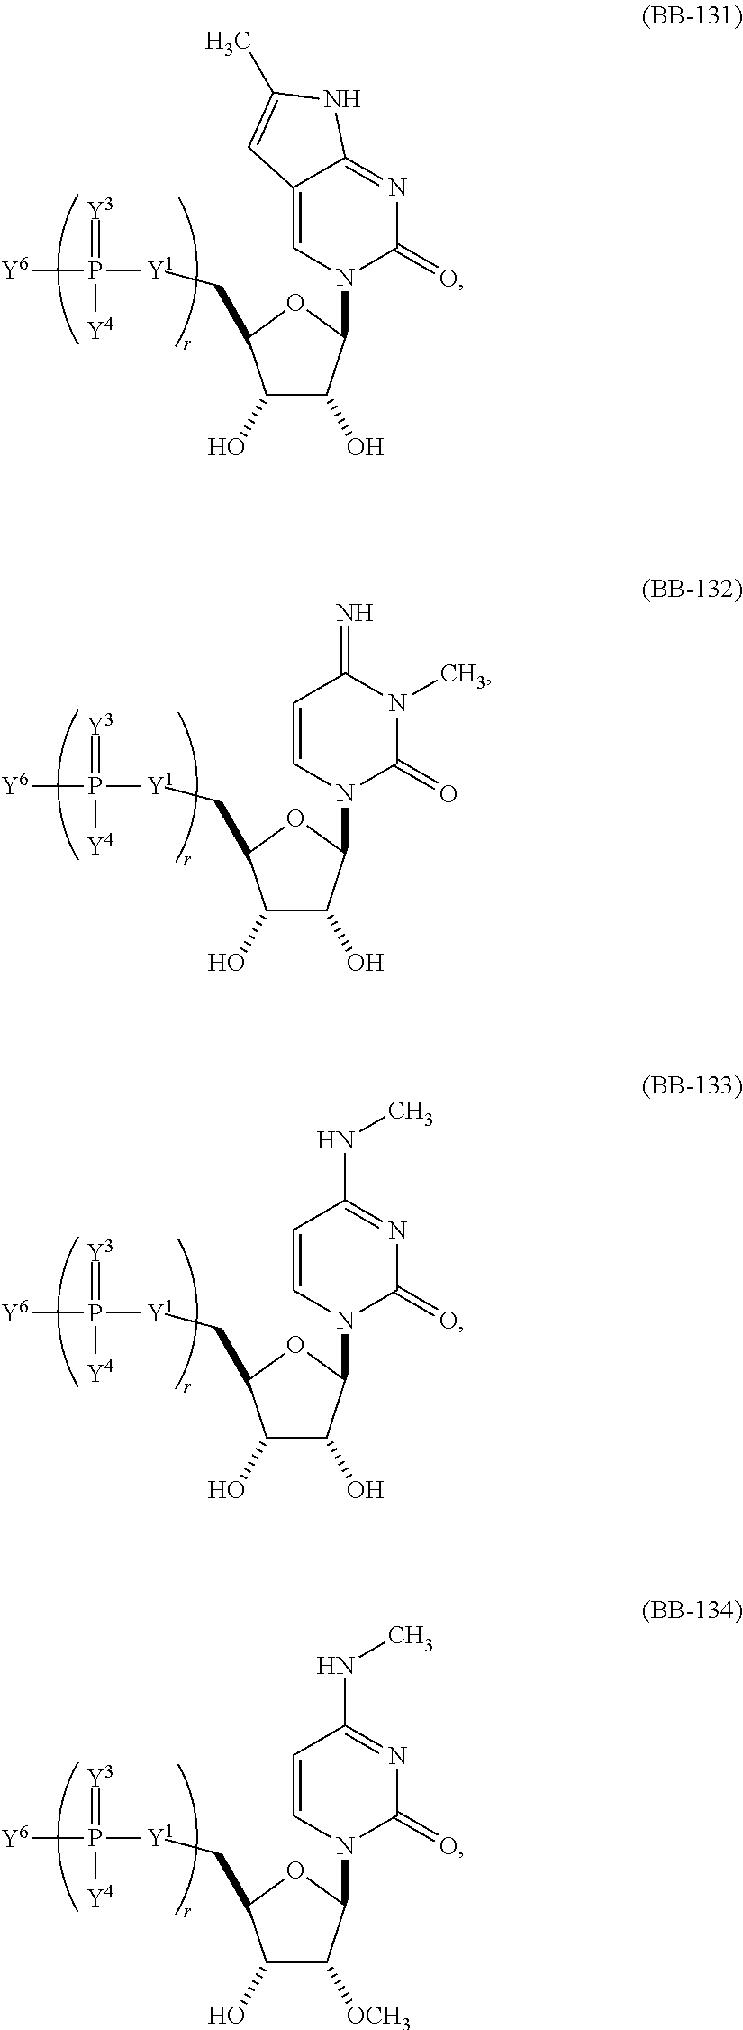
C1(O)C(O)C(N2C(=O)N=C3C(=C2)C=C(C)N3)OC1C[Y1]P(=[Y3])([Y6])[Y4].C1(O)C(O)C(N2C(=O)N(C)C(=N)C=C2)OC1C[Y1]P(=[Y3])([Y6])[Y4].C1(O)C(O)C(N2C(=O)N=C(NC)C=C2)OC1C[Y1]P(=[Y3])([Y6])[Y4].C1(O)C([OCH3])C(N2C(=O)N=C(NC)C=C2)OC1C[Y1]P(=[Y3])([Y6])[Y4]
